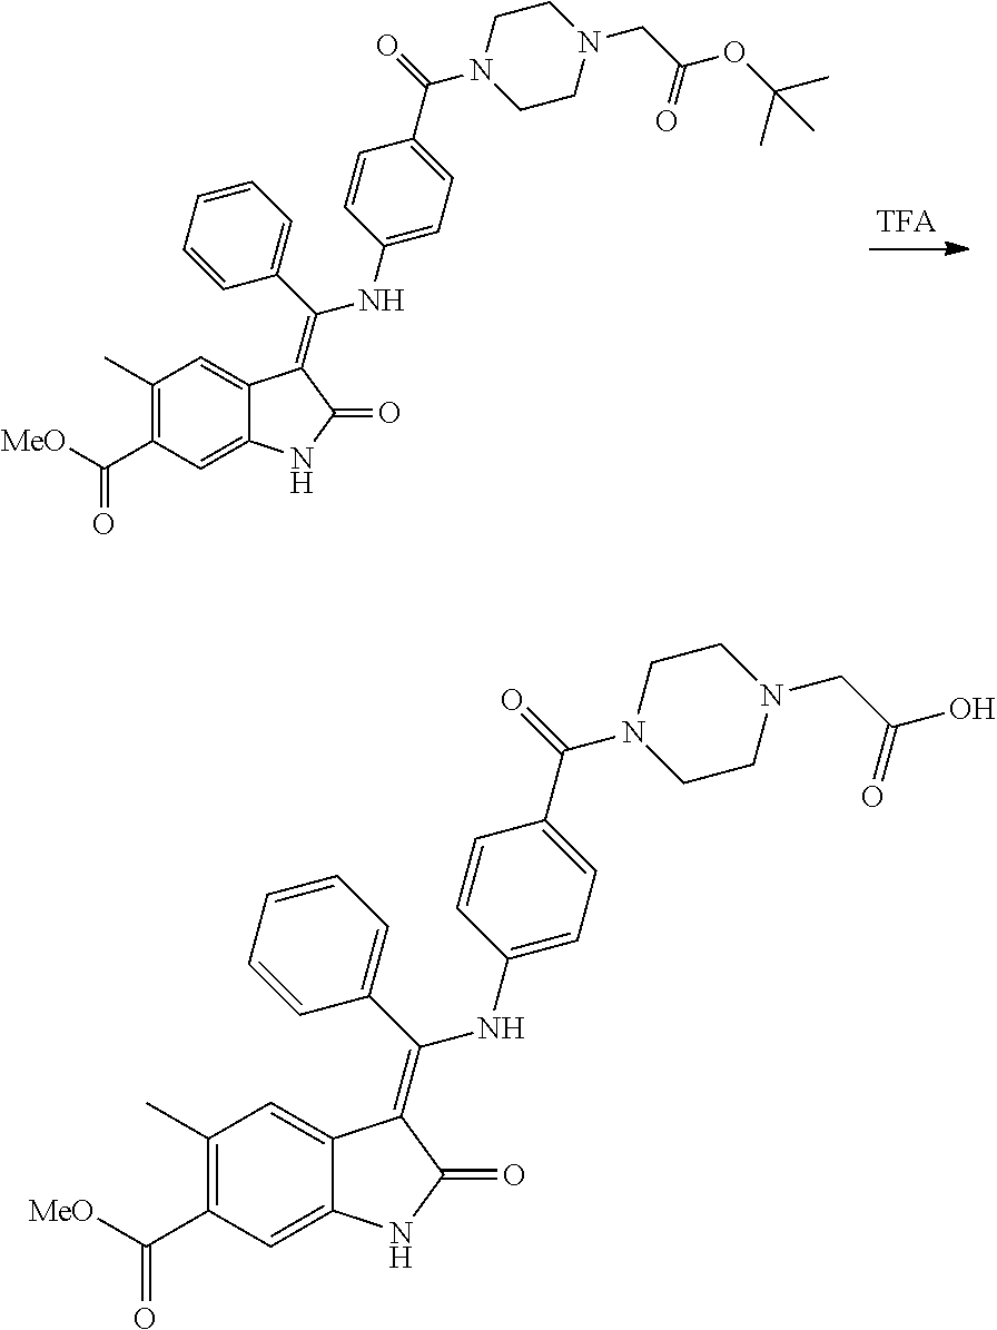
C1(C)=C(C([MeO])=O)C=C2C(=C1)C(=C(C1=CC=CC=C1)NC1=CC=C(C(=O)N3CCN(CC(=O)OC(C)(C)C)CC3)C=C1)C(=O)N2.C1(C)=C(C([MeO])=O)C=C2C(=C1)C(=C(C1=CC=CC=C1)NC1=CC=C(C(=O)N3CCN(CC(=O)O)CC3)C=C1)C(=O)N2
